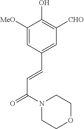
C1=C([MeO])C(O)=C([CHO])C=C1C=CC(N1CCOCC1)=O
